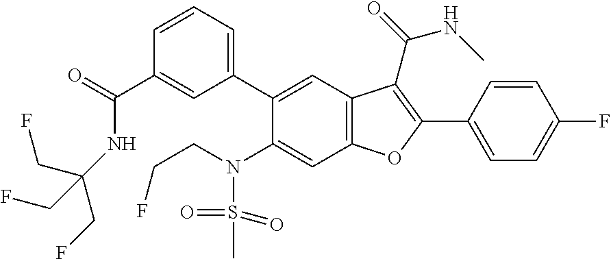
C1=CC=C(C2=CC3=C(C=C2N(S(C)(=O)=O)CCF)OC(C2=CC=C(F)C=C2)=C3C(NC)=O)C=C1C(=O)NC(CF)(CF)CF
